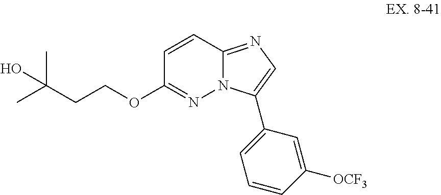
C(COC1=NN2C(=NC=C2C2=CC=CC([OCF3])=C2)C=C1)C(C)(C)O
